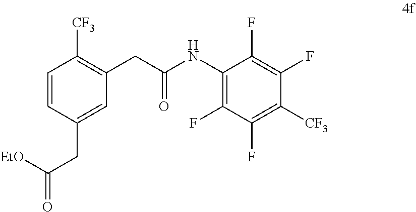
C1=CC(CC(=O)[EtO])=CC(CC(NC2=C(F)C(F)=C([CF3])C(F)=C2F)=O)=C1[CF3]
